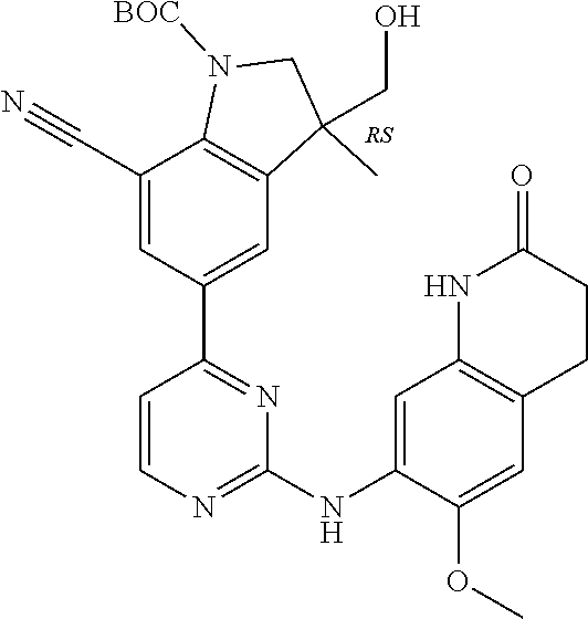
C1(C2=CC3=C(C(C#N)=C2)N([BOC])CC3(C)CO)=NC(NC2=CC3=C(CCC(=O)N3)C=C2OC)=NC=C1
